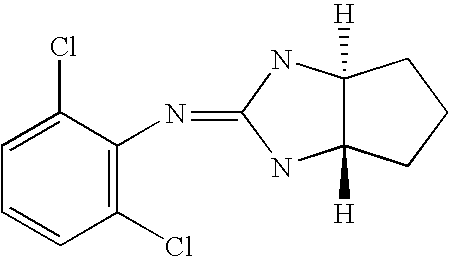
C1(Cl)=C(N=C2NC3([H])C([H])(N2)CCC3)C(Cl)=CC=C1
